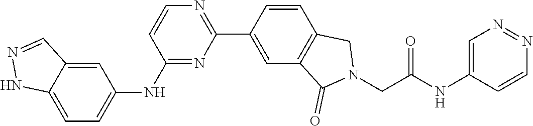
C1(NC2=CC=C3C(=C2)C=NN3)=NC(C2=CC3=C(C=C2)CN(CC(NC2=CN=NC=C2)=O)C3=O)=NC=C1
